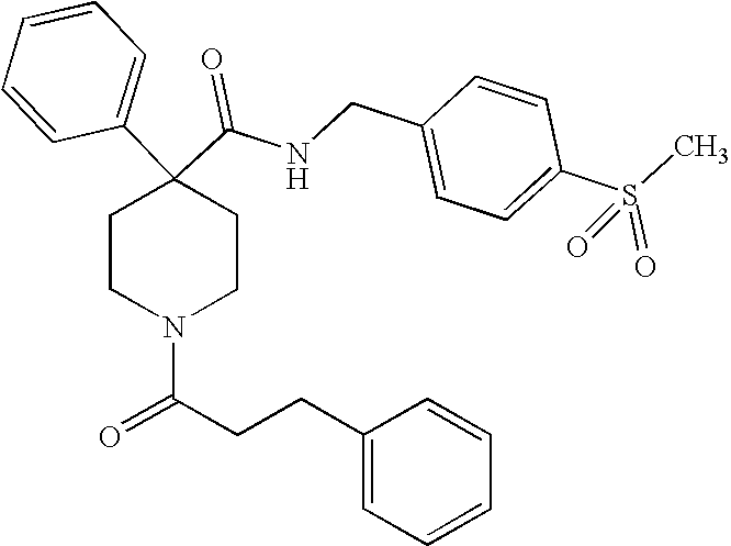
N(C(C1(C2=CC=CC=C2)CCN(C(CCC2=CC=CC=C2)=O)CC1)=O)CC1=CC=C(S(C)(=O)=O)C=C1
